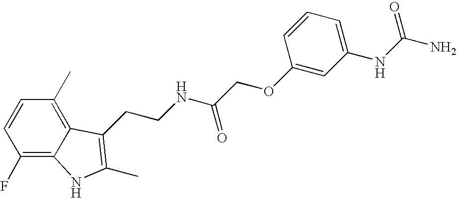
C1(F)=C2C(=C(C)C=C1)C(CCNC(COC1=CC(NC(N)=O)=CC=C1)=O)=C(C)N2
